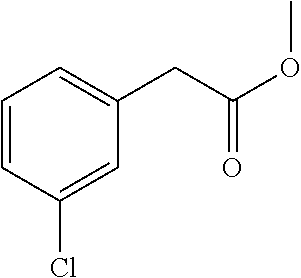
C1=CC(Cl)=CC(CC(OC)=O)=C1
